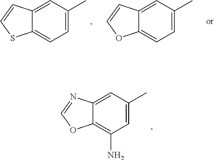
C12=CC(C)=CC(N)=C1OC=N2.C12=CC(C)=CC=C1SC=C2.C12=CC(C)=CC=C1OC=C2
